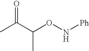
CC(C(ON[Ph])C)=O
